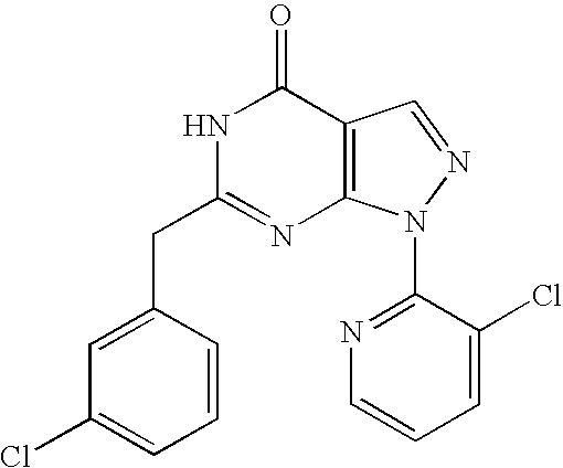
C12=C(N(C3=NC=CC=C3Cl)N=C1)N=C(CC1=CC(Cl)=CC=C1)NC2=O
